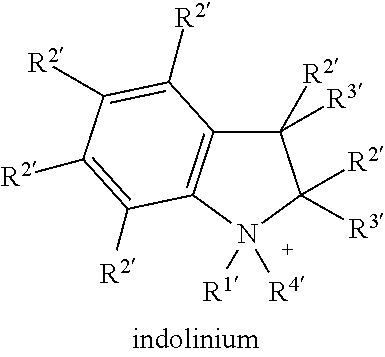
C1([R2])([R3])C2=C(N([R1])([R4])C1([R3])[R2])C([R2])=C([R2])C([R2])=C2[R2]
